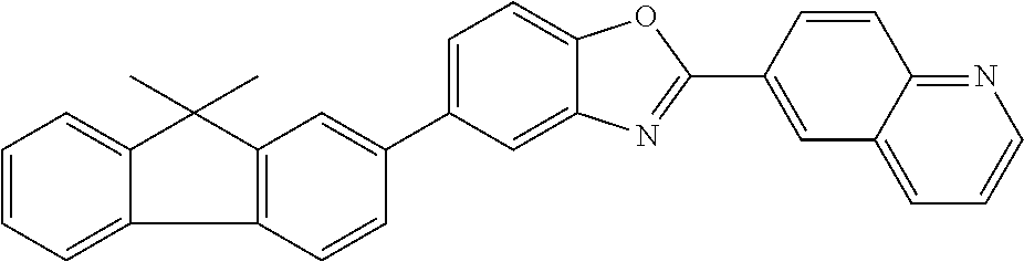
C1=C(C2=CC3=C(C=C2)C2=CC=CC=C2C3(C)C)C=C2C(=C1)OC(C1=CC3=CC=CN=C3C=C1)=N2
